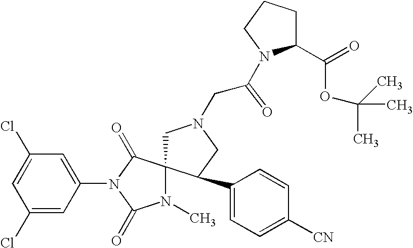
C1=C(Cl)C=C(N2C(=O)C3(N(C)C2=O)CN(CC(=O)N2C(C(OC(C)(C)C)=O)CCC2)CC3C2=CC=C([CN])C=C2)C=C1Cl
